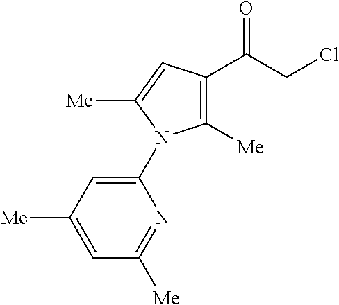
C1([Me])=C(C(CCl)=O)C=C([Me])N1C1=CC([Me])=CC([Me])=N1
